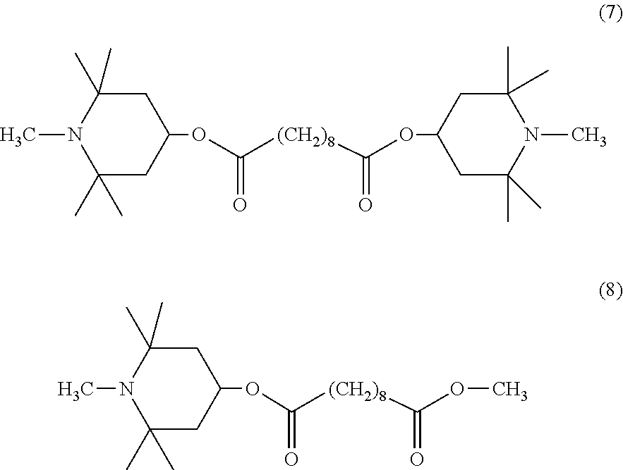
C1(C)(C)CC(OC([(CH2)8]C(=O)OC2CC(C)(C)N(C)C(C)(C)C2)=O)CC(C)(C)N1C.C1(C)(C)CC(OC([(CH2)8]C(=O)OC)=O)CC(C)(C)N1C
